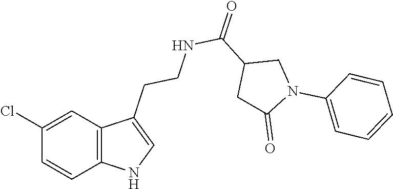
C12=C(C=C(Cl)C=C1)C(CCNC(C1CC(=O)N(C3=CC=CC=C3)C1)=O)=CN2
